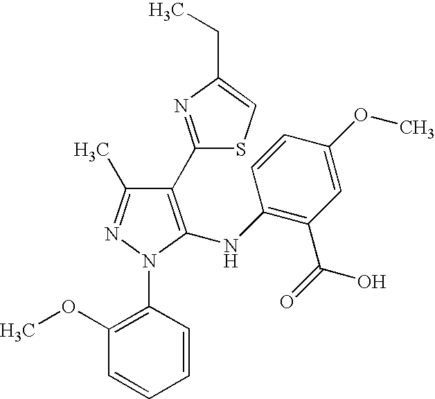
C1(C2=NC(CC)=CS2)=C(NC2=C(C(=O)O)C=C(OC)C=C2)N(C2=C(OC)C=CC=C2)N=C1C
